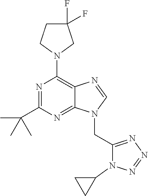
N1=C(C(C)(C)C)N=C2C(=C1N1CC(F)(F)CC1)N=CN2CC1=NN=NN1C1CC1
